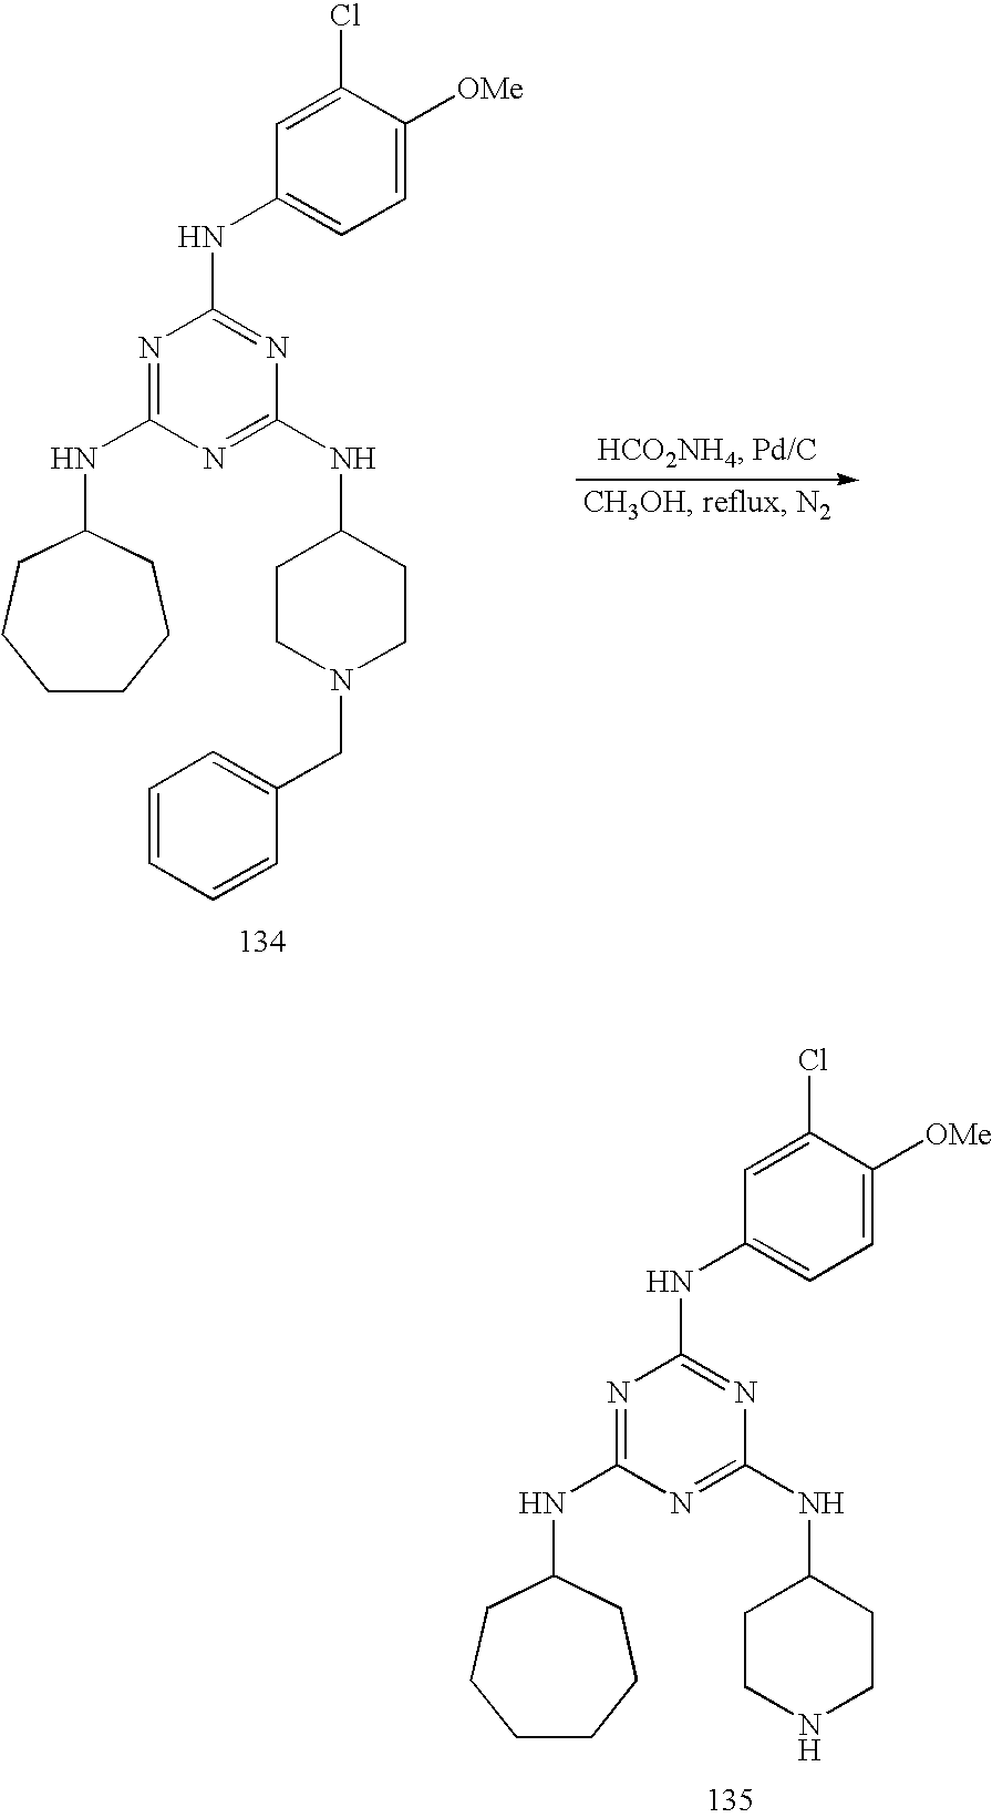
N(C1CCCCCC1)C1=NC(NC2=CC=C([OMe])C(Cl)=C2)=NC(NC2CCN(CC3=CC=CC=C3)CC2)=N1.N(C1CCCCCC1)C1=NC(NC2=CC=C([OMe])C(Cl)=C2)=NC(NC2CCNCC2)=N1
